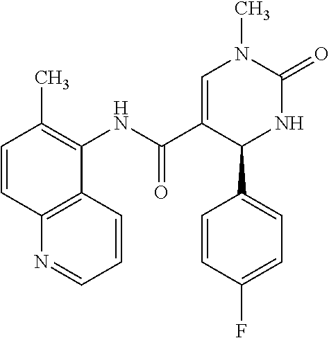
C1=CC(C)=C(NC(C2=CN(C)C(=O)NC2C2=CC=C(F)C=C2)=O)C2=C1N=CC=C2
